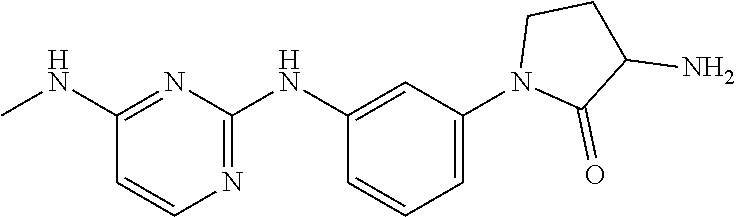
C1(N2C(=O)C(N)CC2)=CC=CC(NC2=NC=CC(NC)=N2)=C1
